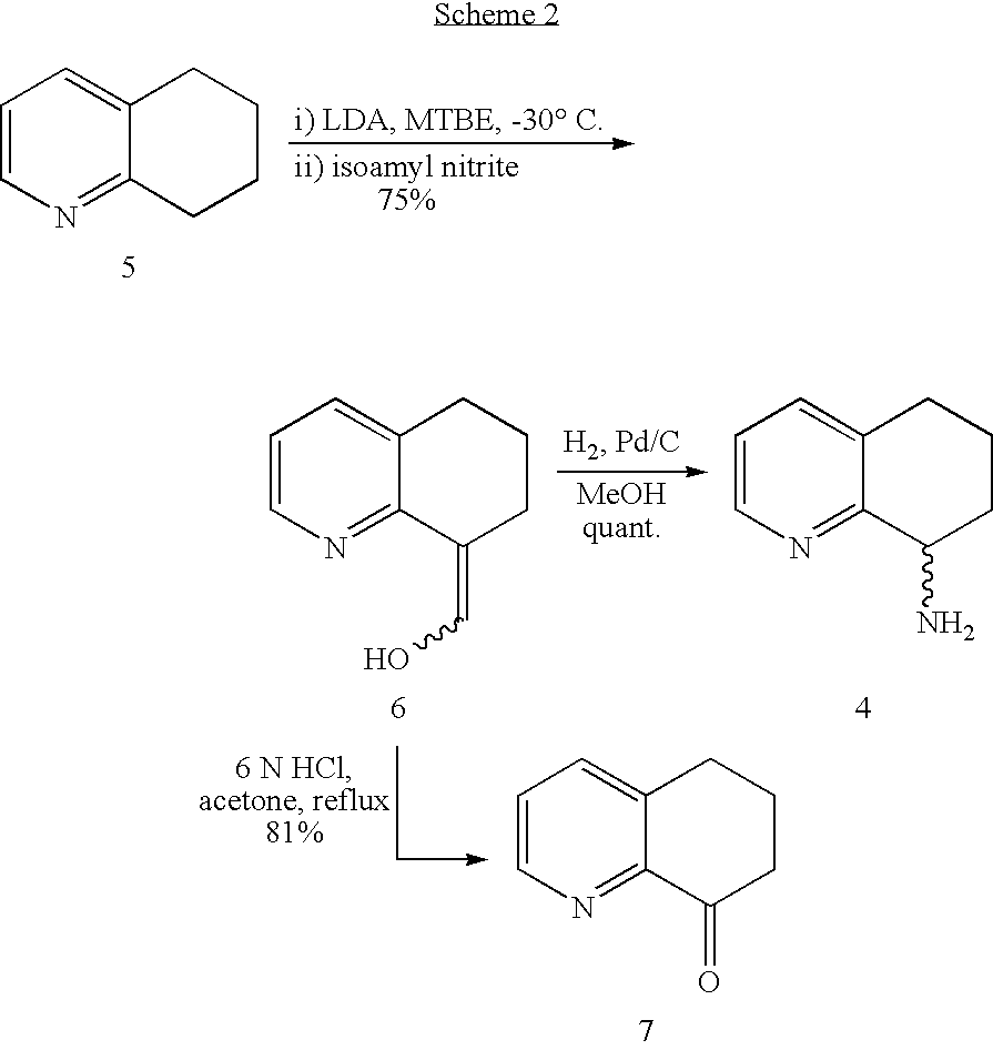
C1=CN=C2C(=C1)CCCC2.C1=CN=C2C(=C1)CCCC2=CO.C1=CN=C2C(=C1)CCCC2N.C1=CN=C2C(=C1)CCCC2=O
